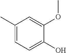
C1(C)=CC=C(O)C(OC)=C1
